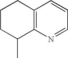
C1CC(C)C2=C(C1)C=CC=N2
